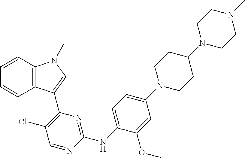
C12=C(C(C3=C(Cl)C=NC(NC4=CC=C(N5CCC(N6CCN(C)CC6)CC5)C=C4OC)=N3)=CN1C)C=CC=C2
